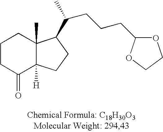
C1CC(=O)C2([H])C(C)(C1)C(C(C)CCCC1OCCO1)CC2
